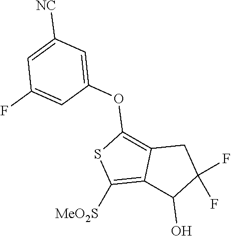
C12=C([MeO2S])SC(OC3=CC([NC])=CC(F)=C3)=C1CC(F)(F)C2O
